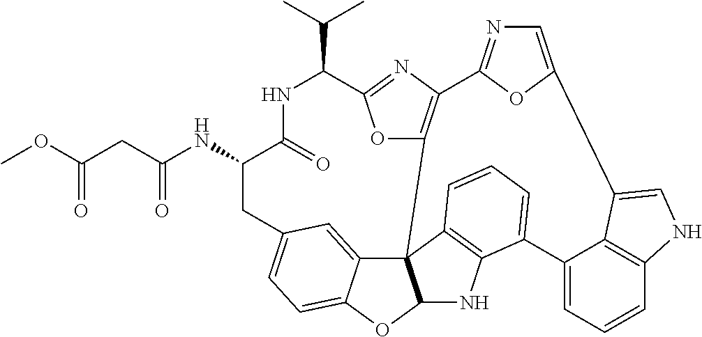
C(=O)(NC1C(=O)NC(C(C)C)C2=NC3=C(O2)C24C5=CC(=CC=C5OC2NC2=C4C=CC=C2C2=CC=CC4=C2C(=CN4)C2=CN=C3O2)C1)CC(OC)=O
